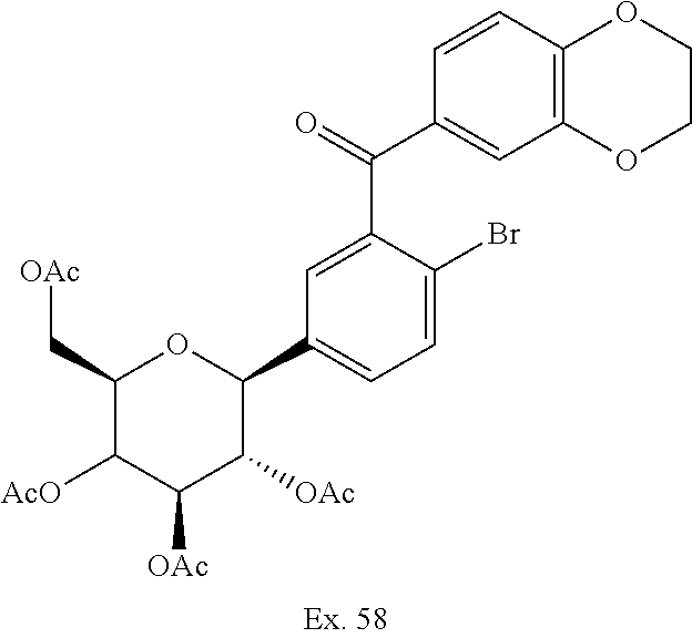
C1=C(C(=O)C2=CC3=C(C=C2)OCCO3)C(Br)=CC=C1C1OC(C[OAc])C([AcO])C([OAc])C1[OAc]
